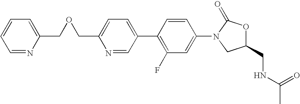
C1=C(COCC2=CC=CC=N2)N=CC(C2=C(F)C=C(N3CC(CNC(C)=O)OC3=O)C=C2)=C1
